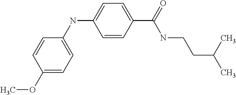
C1(OC)=CC=C(NC2=CC=C(C(=O)NCCC(C)C)C=C2)C=C1
